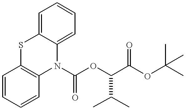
C1=C2C(=CC=C1)N(C(OC(C(OC(C)(C)C)=O)C(C)C)=O)C1=C(S2)C=CC=C1
